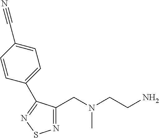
N1=C(CN(CCN)C)C(C2=CC=C(C#N)C=C2)=NS1
